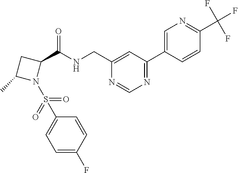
C1=C(CNC(C2CC(C)N2S(C2=CC=C(F)C=C2)(=O)=O)=O)N=CN=C1C1=CN=C(C(F)(F)F)C=C1
